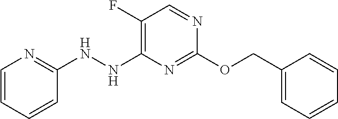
C1(OCC2=CC=CC=C2)=NC(NNC2=NC=CC=C2)=C(F)C=N1
